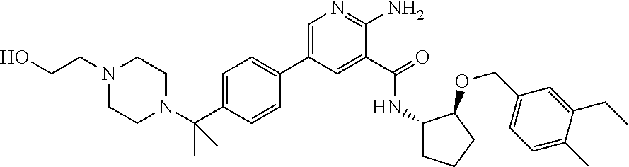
C1CN(C(C2=CC=C(C3=CN=C(N)C(C(=O)NC4CCCC4OCC4=CC=C(C)C(CC)=C4)=C3)C=C2)(C)C)CCN1CCO
